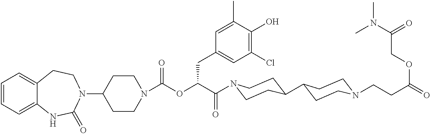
C1=CC=C2C(=C1)CCN(C1CCN(C(=O)OC(C(=O)N3CCC(C4CCN(CCC(=O)OCC(=O)N(C)C)CC4)CC3)CC3=CC(Cl)=C(O)C(C)=C3)CC1)C(=O)N2
